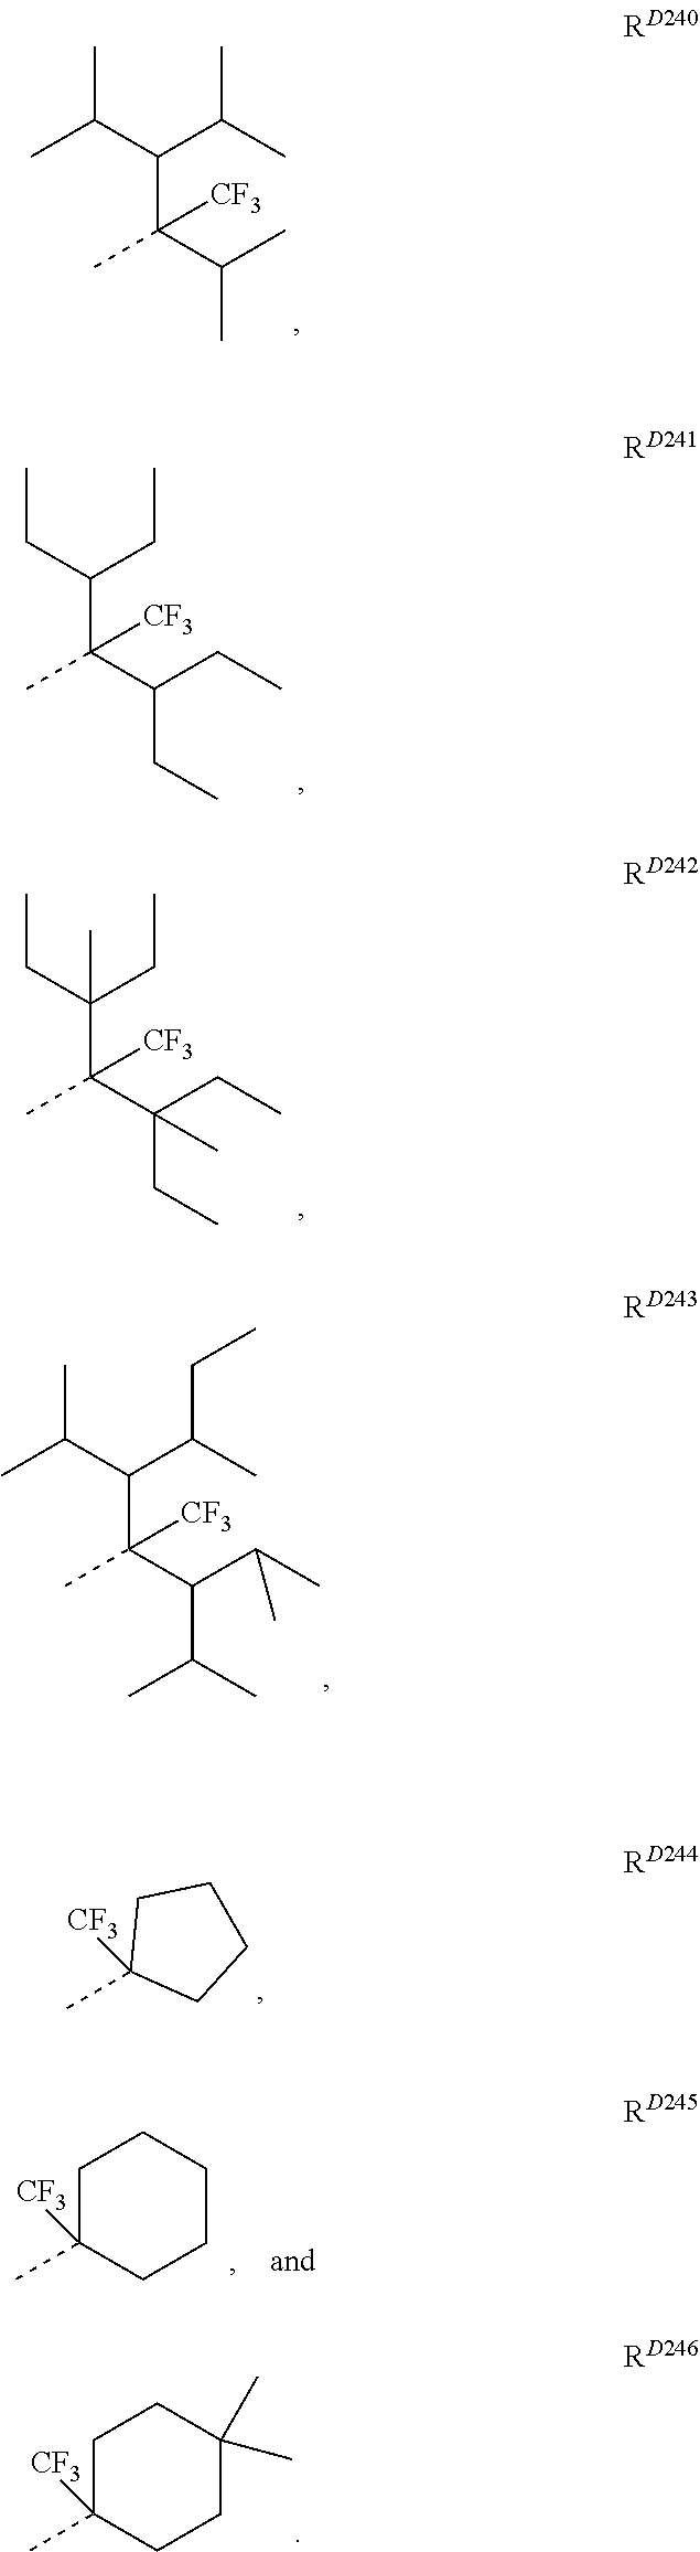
C(C(C(CC)(CC)C)(C)[CF3])(CC)(CC)C.C(C(C(C(C)C)C(C)C)(C)[CF3])(C(CC)C)C(C)C.CC1([CF3])CCCC1.C1C([CF3])(C)CCC(C)(C)C1.C(C(C(CC)CC)(C)[CF3])(CC)CC.C(C(C(C)C)(C)[CF3])(C(C)C)C(C)C.C1C([CF3])(C)CCCC1
